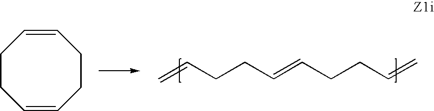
C=CCCC=CCCC=C.C1=CCCC=CCC1
